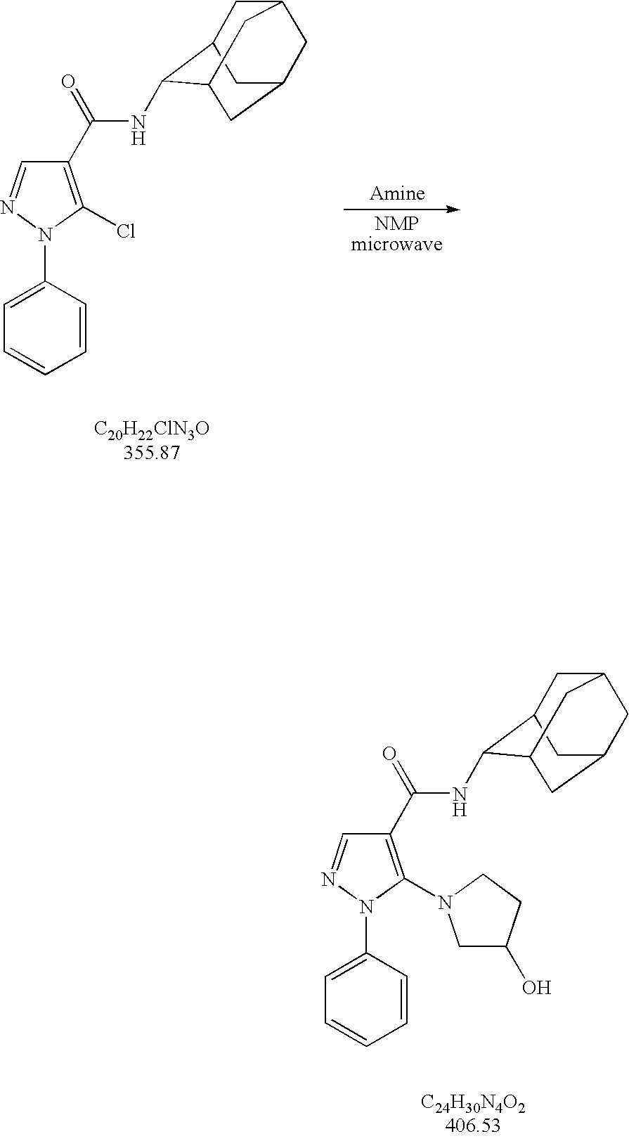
C1=C(N2N=CC(C(=O)NC3C4CC5CC(CC3C5)C4)=C2N2CC(O)CC2)C=CC=C1.C1=C(N2N=CC(C(=O)NC3C4CC5CC(CC3C5)C4)=C2Cl)C=CC=C1
